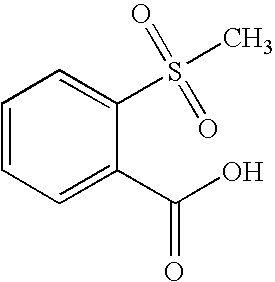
C1=CC=C(C(O)=O)C(S(=O)(=O)C)=C1
